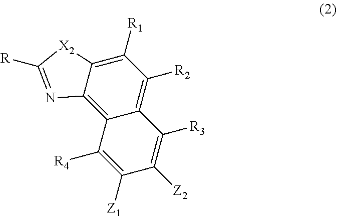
C12=C3C(=C([R1])C([R2])=C1C([R3])=C([Z2])C([Z1])=C2[R4])[X2]C([R])=N3
